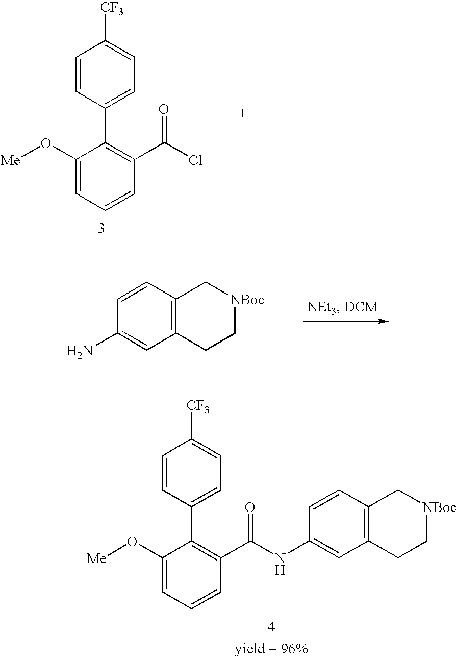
C1(O[Me])=CC=CC(C(NC2=CC3=C(C=C2)C[NBoc]CC3)=O)=C1C1=CC=C([CF3])C=C1.C1(O[Me])=CC=CC(C(Cl)=O)=C1C1=CC=C([CF3])C=C1.C1=CC2=C(C=C1N)CC[NBoc]C2
